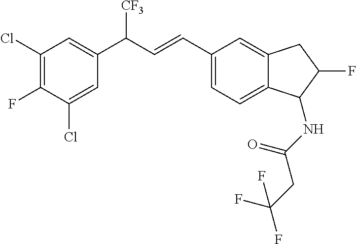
C1(Cl)=C(F)C(Cl)=CC(C(C=CC2=CC=C3C(=C2)CC(F)C3NC(=O)CC(F)(F)F)[CF3])=C1
